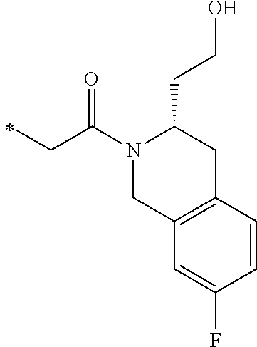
C(C(N1CC2=C(CC1CCO)C=CC(F)=C2)=O)C
